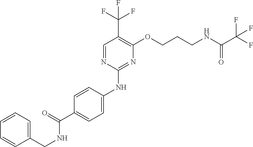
C1=CC(NC2=NC(OCCCNC(C(F)(F)F)=O)=C(C(F)(F)F)C=N2)=CC=C1C(=O)NCC1=CC=CC=C1
